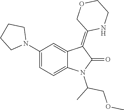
N1(C2=CC=C3C(=C2)C(=C2NCCOC2)C(=O)N3C(C)COC)CCCC1
